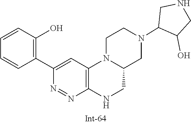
C1=CC(O)=C(C2=CC3=C(NCC4CN(C5C(O)CNC5)CCN34)N=N2)C=C1
